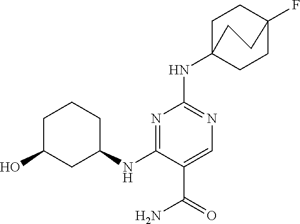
C1(NC2CC(O)CCC2)=NC(NC23CCC(F)(CC2)CC3)=NC=C1C(N)=O
